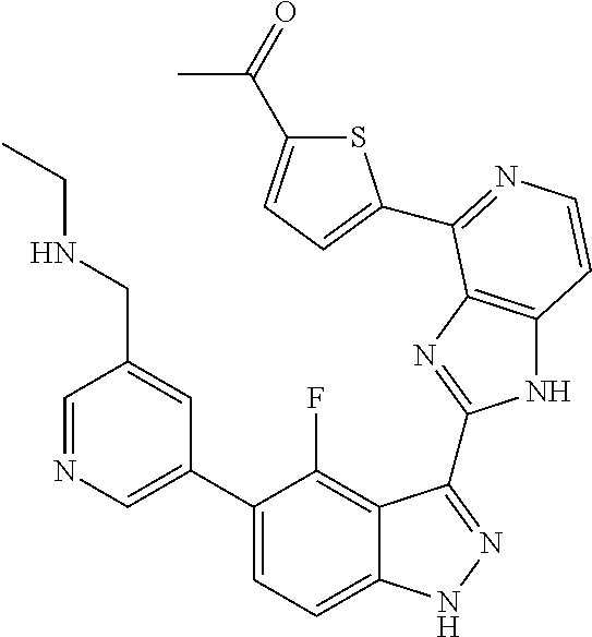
C1=C(C2=CC=C3C(=C2F)C(C2=NC4=C(N2)C=CN=C4C2=CC=C(C(C)=O)S2)=NN3)C=C(CNCC)C=N1
